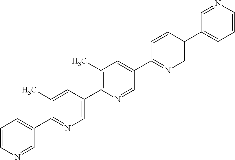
C1=CN=CC(C2=NC=C(C3=C(C)C=C(C4=NC=C(C5=CC=CN=C5)C=C4)C=N3)C=C2C)=C1
